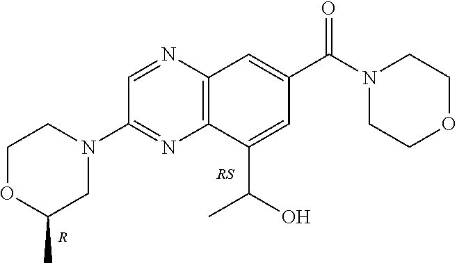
C1=NC2=C(N=C1N1CCOC(C)C1)C(C(O)C)=CC(C(N1CCOCC1)=O)=C2.[R].[RS]
